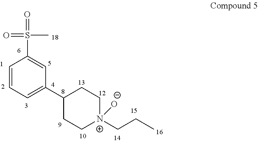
C1=CC=C(C2CC[N+](CCC)([O-])CC2)C=C1S(C)(=O)=O
